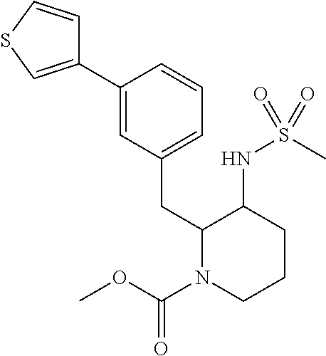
C1(C2=CC(CC3N(C(=O)OC)CCCC3NS(C)(=O)=O)=CC=C2)=CSC=C1
